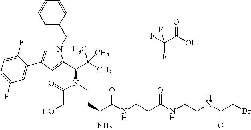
N1(CC2=CC=CC=C2)C=C(C2=CC(F)=CC=C2F)C=C1C(C(C)(C)C)N(CCC(C(NCCC(NCCNC(CBr)=O)=O)=O)N)C(CO)=O.FC(C(O)=O)(F)F
